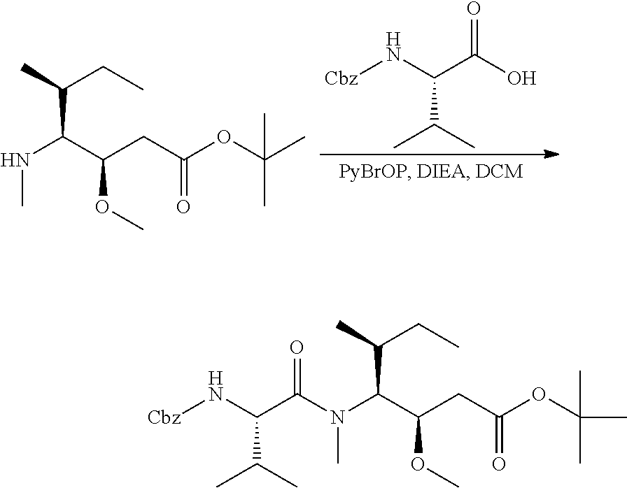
N(C(C(CC(OC(C)(C)C)=O)OC)C(CC)C)(C)C(=O)C(C(C)C)N[Cbz].N(C(C(CC(OC(C)(C)C)=O)OC)C(CC)C)C.[Cbz]NC(C(O)=O)C(C)C
